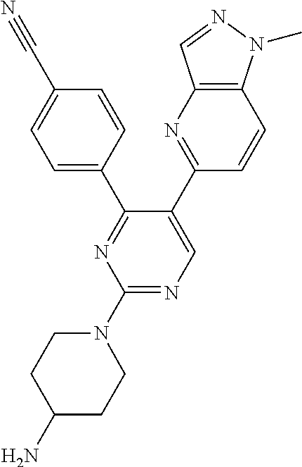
N1=C(N2CCC(N)CC2)N=C(C2=CC=C(C#N)C=C2)C(C2=NC3=C(C=C2)N(C)N=C3)=C1
